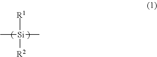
[R1][Si](C)(C)[R2]
